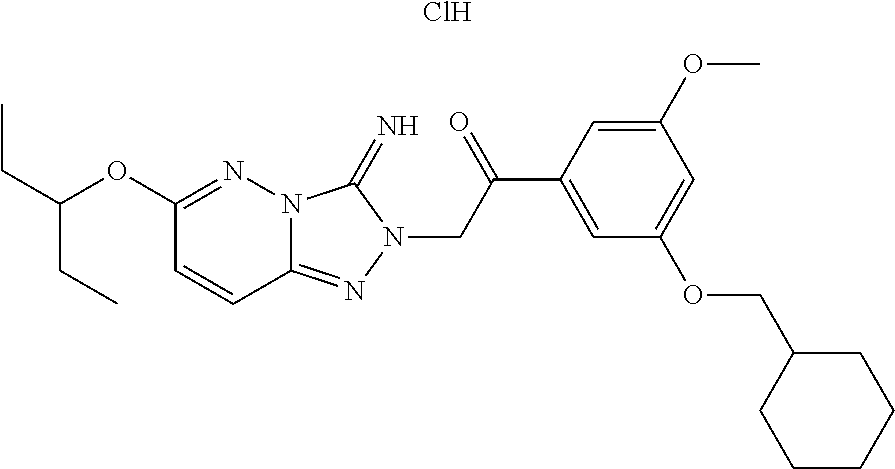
CCC(CC)OC1=NN2C(=NN(CC(C3=CC(OCC4CCCCC4)=CC(OC)=C3)=O)C2=N)C=C1.Cl
